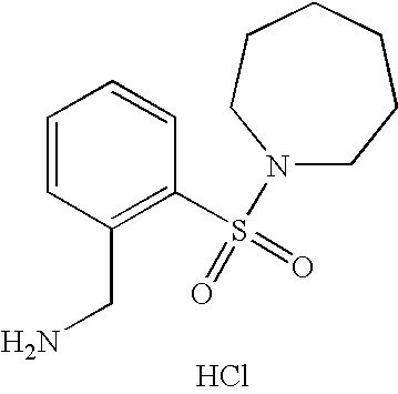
C1=CC(CN)=C(S(=O)(N2CCCCCC2)=O)C=C1.Cl
